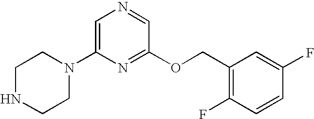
C1(COC2=NC(N3CCNCC3)=CN=C2)=C(F)C=CC(F)=C1
